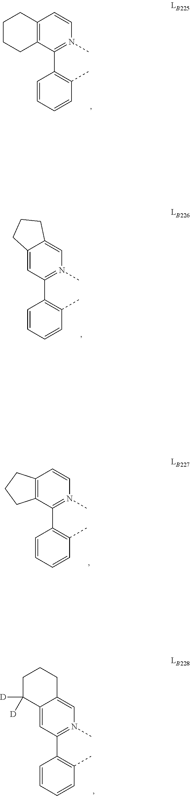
C1=CC=CC(C)=C1C1=N(C)C=CC2=C1CCCC2.C1=CC=CC(C)=C1C1=N(C)C=C2C(=C1)CCC2.C1=CC=CC(C)=C1C1=N(C)C=CC2=C1CCC2.C1=CC=CC(C)=C1C1=N(C)C=C2C(=C1)C([D])([D])CCC2
